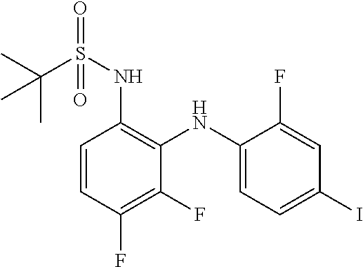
C1=CC(F)=C(F)C(NC2=CC=C(I)C=C2F)=C1NS(=O)(=O)C(C)(C)C
